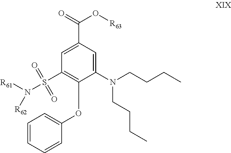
C1(N(CCCC)CCCC)=CC(C(=O)O[R63])=CC(S(N([R61])[R62])(=O)=O)=C1OC1=CC=CC=C1
